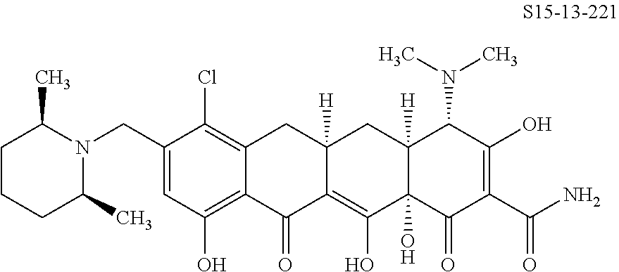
C12=C(Cl)C(CN3C(C)CCCC3C)=CC(O)=C1C(=O)C1=C(O)C3(O)C([H])(CC1([H])C2)C(N(C)C)C(O)=C(C(N)=O)C3=O
